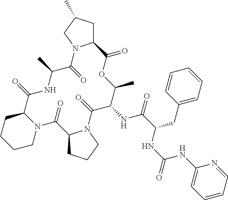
C1N2C(CCC1)C(=O)NC(C)C(=O)N1C(CC(C)C1)C(=O)OC(C)C(NC(=O)C(CC1=CC=CC=C1)NC(NC1=CC=CC=N1)=O)C(=O)N1C(C2=O)CCC1
